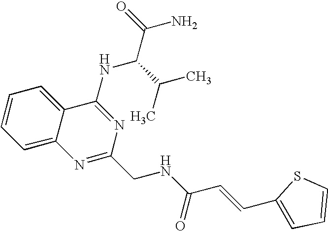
C1=CC=C2C(=C1)N=C(CNC(=O)C=CC1=CC=CS1)N=C2NC(C(N)=O)C(C)C
